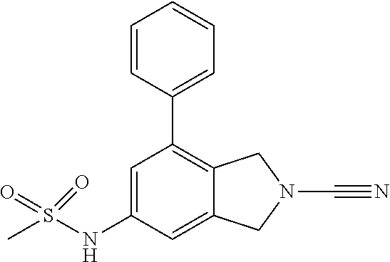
CS(NC1=CC(C2=CC=CC=C2)=C2C(=C1)CN(C#N)C2)(=O)=O
